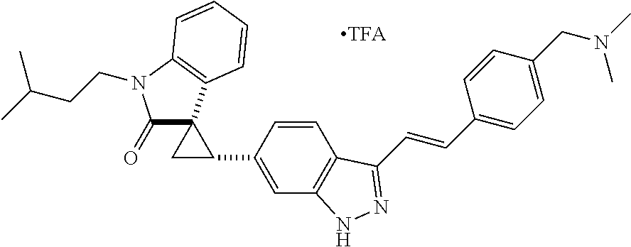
C1(C2C3(C(=O)N(CCC(C)C)C4=C3C=CC=C4)C2)=CC2=C(C=C1)C(C=CC1=CC=C(CN(C)C)C=C1)=NN2
